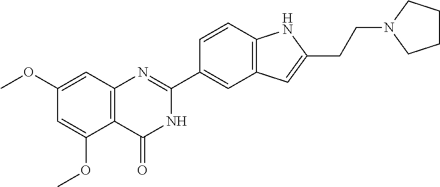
C1(OC)=CC2=C(C(OC)=C1)C(=O)NC(C1=CC3=C(C=C1)NC(CCN1CCCC1)=C3)=N2
